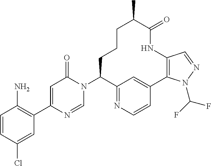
C1=CC(Cl)=CC(C2=CC(=O)N(C3CCCC(C)C(=O)NC4=C(C5=CC3=NC=C5)N(C(F)F)N=C4)C=N2)=C1N
